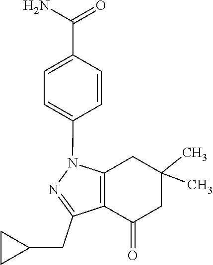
N1(C2=CC=C(C(N)=O)C=C2)C2=C(C(CC3CC3)=N1)C(=O)CC(C)(C)C2
